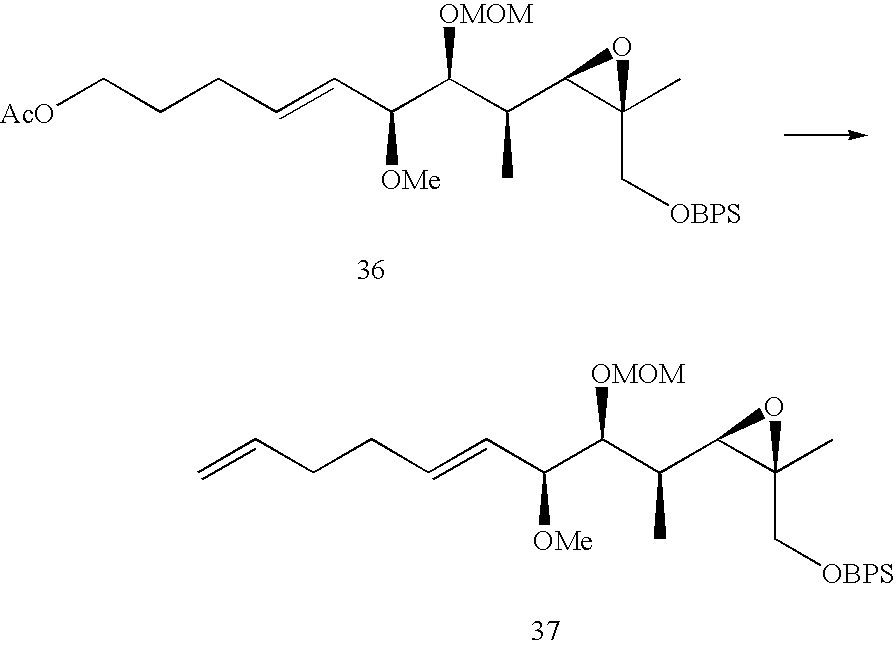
C(=CC(C(C(C1C(C)(C[OBPS])O1)C)[OMOM])[OMe])CCC[AcO].C(=CC(C(C(C1C(C)(C[OBPS])O1)C)[OMOM])[OMe])CCC=C
